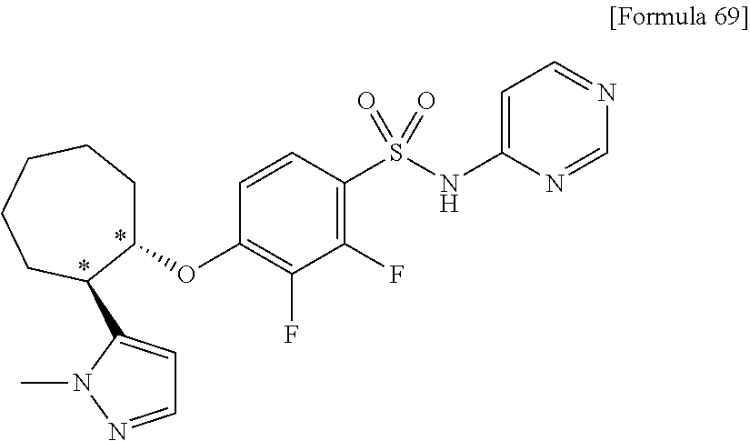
C1(OC2=C(F)C(F)=C(S(=O)(=O)NC3=CC=NC=N3)C=C2)CCCCCC1C1=CC=NN1C
